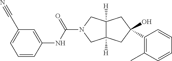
OC1(C2=C(C)C=CC=C2)CC2([H])C([H])(CN(C(NC3=CC(C#N)=CC=C3)=O)C2)C1
